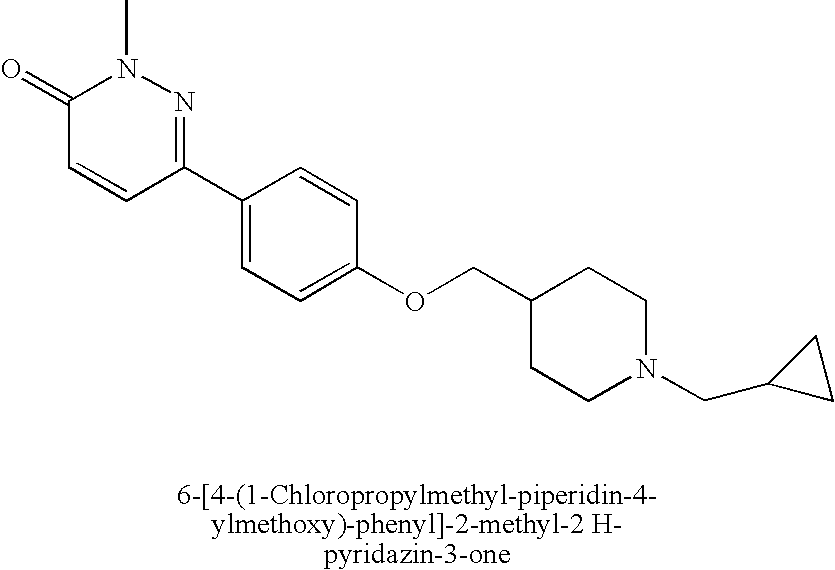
C1(=O)C=CC(C2=CC=C(OCC3CCN(CC4CC4)CC3)C=C2)=NN1C
